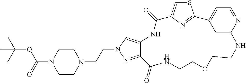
S1C=C2N=C1C1=CC=NC(=C1)NCCOCCNC(=O)C1=NN(CCN3CCN(C(=O)OC(C)(C)C)CC3)C=C1NC2=O
